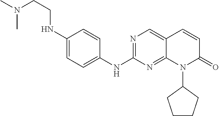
C1(NCCN(C)C)=CC=C(NC2=NC=C3C(=N2)N(C2CCCC2)C(=O)C=C3)C=C1
